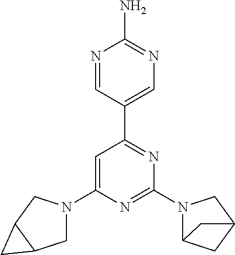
N1=CC(C2=NC(N3C4CC(C3)C4)=NC(N3CC4C(C3)C4)=C2)=CN=C1N
